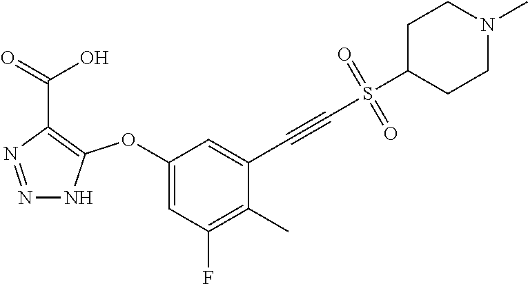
C1(OC2=C(C(=O)O)N=NN2)=CC(F)=C(C)C(C#CS(C2CCN(C)CC2)(=O)=O)=C1
